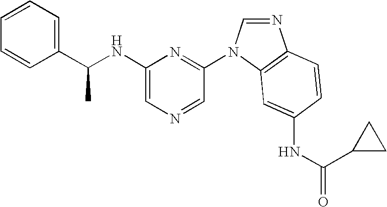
C1(NC(C2=CC=CC=C2)C)=CN=CC(N2C=NC3=C2C=C(NC(=O)C2CC2)C=C3)=N1
